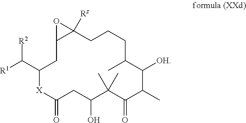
C(C1CC2C([Rz])(CCCC(C)C([OH])C(C)C(=O)C(C)(C)C(O)CC(=O)[X]1)O2)([R2])[R1]
